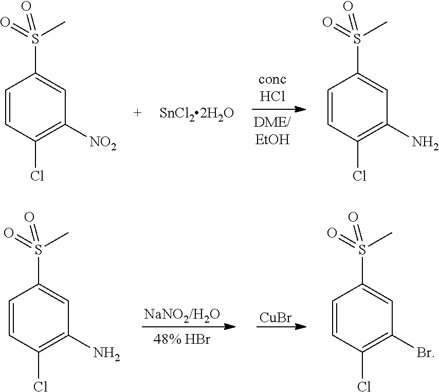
C1=CC(Cl)=C([NO2])C=C1S(C)(=O)=O.C1=CC(Cl)=C(N)C=C1S(C)(=O)=O.[CuBr].C1=CC(Cl)=C(N)C=C1S(C)(=O)=O.C1=CC(Cl)=C(Br)C=C1S(C)(=O)=O
